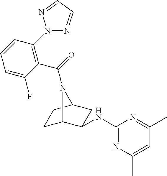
C1C2C(NC3=NC(C)=CC(C)=N3)CC(C1)N2C(=O)C1=C(N2N=CC=N2)C=CC=C1F
